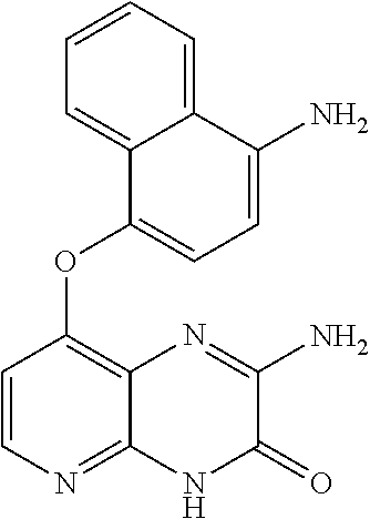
C12=CC=CC=C1C(N)=CC=C2OC1=C2C(=NC=C1)NC(=O)C(N)=N2
